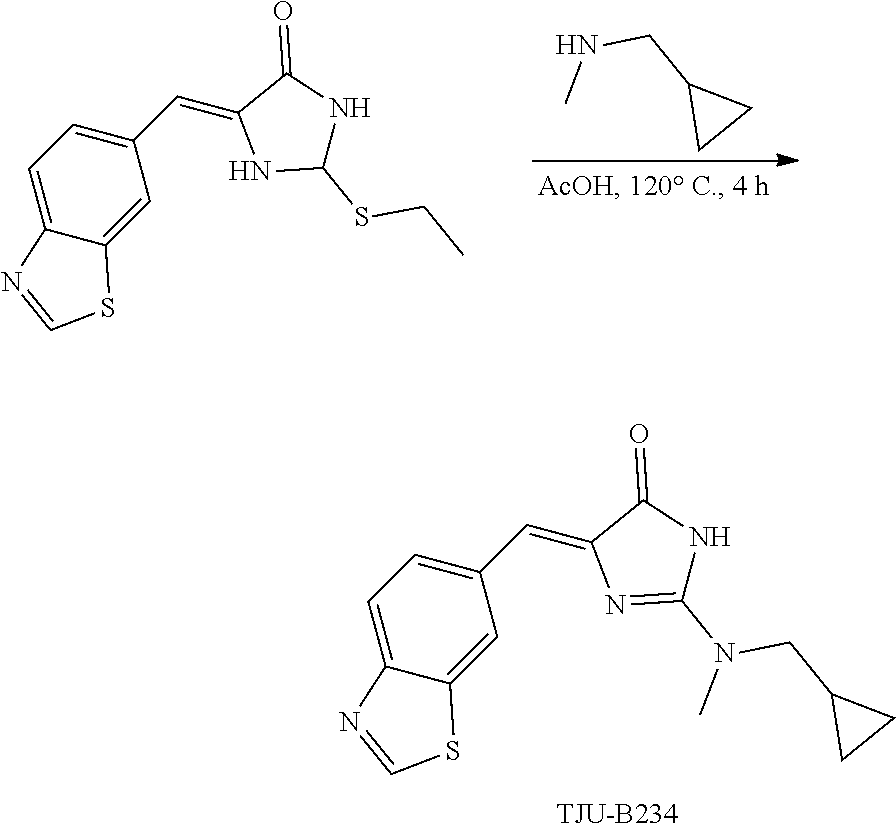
N(CC1CC1)C.C1=C2C(=CC(C=C3NC(SCC)NC3=O)=C1)SC=N2.C1=C2C(=CC(C=C3N=C(N(CC4CC4)C)NC3=O)=C1)SC=N2
